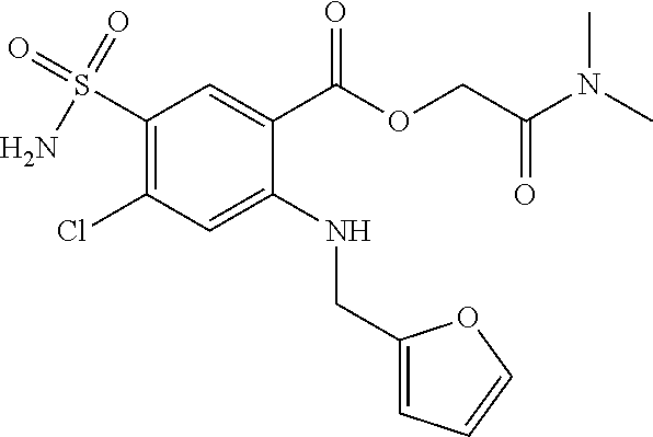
O=S(C1=C(Cl)C=C(NCC2=CC=CO2)C(C(OCC(N(C)C)=O)=O)=C1)(=O)N
